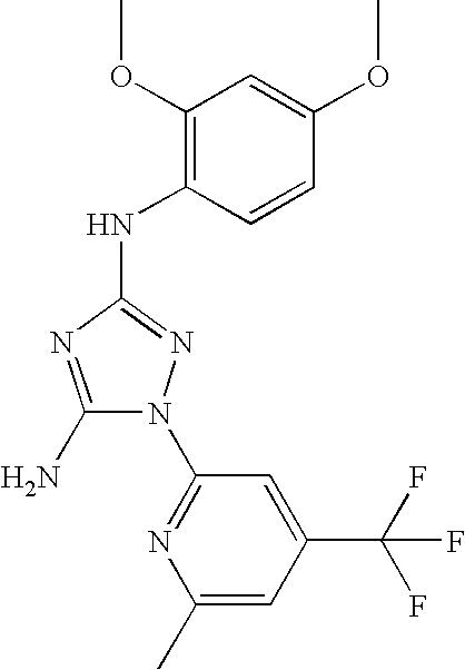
C1(N)=NC(NC2=C(OC)C=C(OC)C=C2)=NN1C1=NC(C)=CC(C(F)(F)F)=C1
